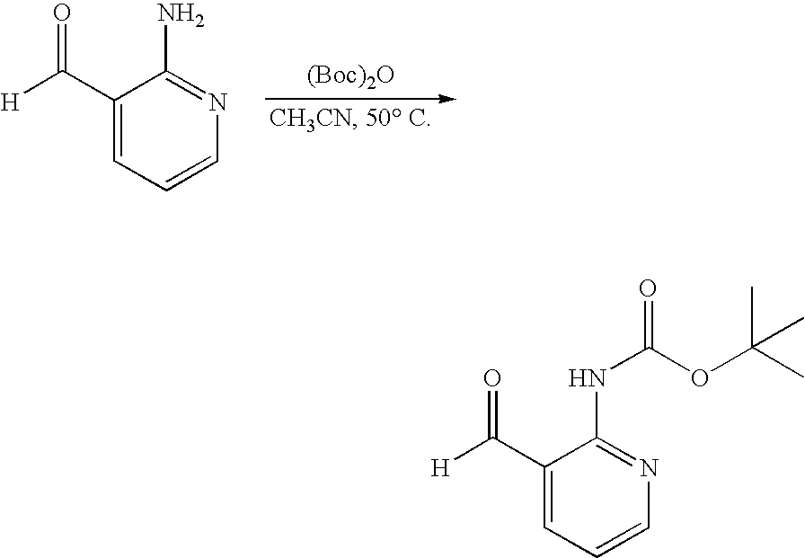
C1(C([H])=O)=CC=CN=C1N.[(Boc)2O].C1(C([H])=O)=CC=CN=C1NC(OC(C)(C)C)=O
